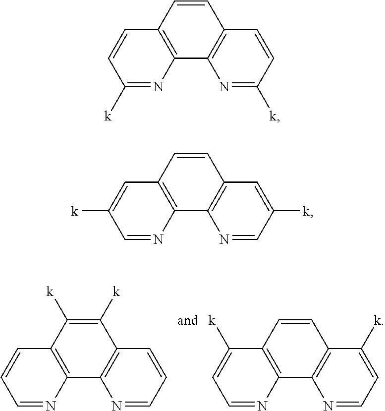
N1=C([k])C=CC2=C1C1=C(C=C2)C=CC([k])=N1.N1=CC([k])=CC2=C1C1=C(C=C2)C=C([k])C=N1.N1=CC=CC2=C1C1=C(C([k])=C2[k])C=CC=N1.N1=CC=C([k])C2=C1C1=C(C=C2)C([k])=CC=N1
